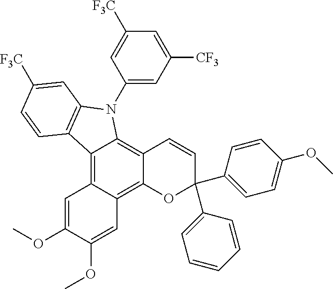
C12=C3C(=C4C(=C1N(C1=CC([CF3])=CC([F3C])=C1)C1=C2C=CC([F3C])=C1)C=CC(C1=CC=CC=C1)(C1=CC=C(OC)C=C1)O4)C=C(OC)C(OC)=C3
